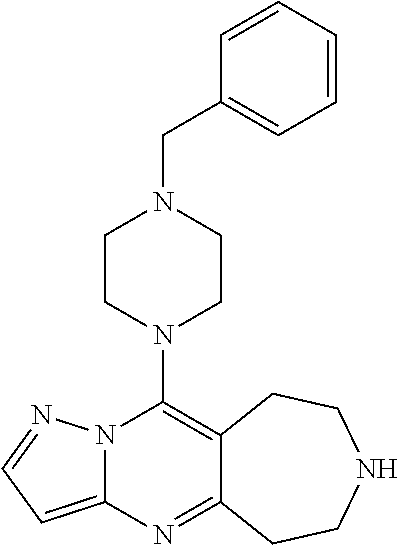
N12C(=CC=N1)N=C1C(=C2N2CCN(CC3=CC=CC=C3)CC2)CCNCC1
